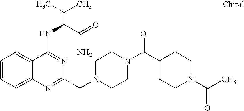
C1=CC=C2C(=C1)C(NC(C(N)=O)C(C)C)=NC(CN1CCN(C(C3CCN(C(C)=O)CC3)=O)CC1)=N2
